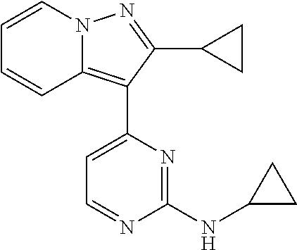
C1=CN2C(=C(C3=CC=NC(NC4CC4)=N3)C(C3CC3)=N2)C=C1
